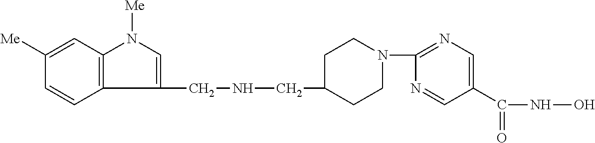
C12=C(C=C([Me])C=C1)N([Me])C=C2CNCC1CCN(C2=NC=C(C(=O)NO)C=N2)CC1
